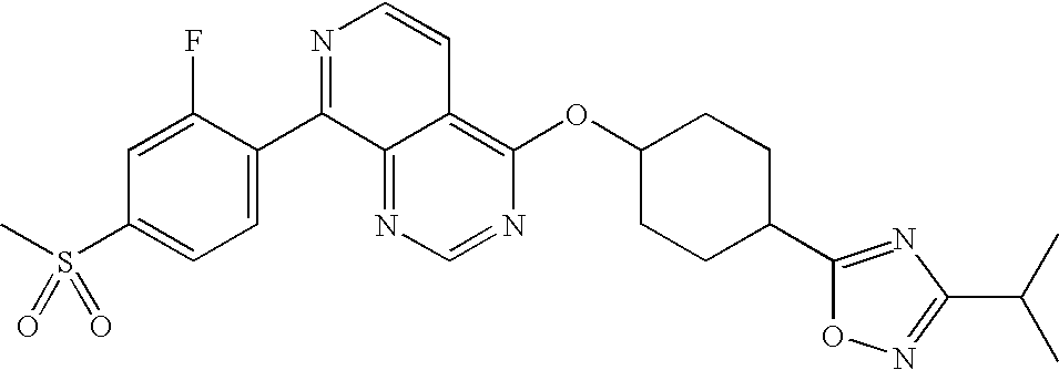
N1=CN=C2C(=C1OC1CCC(C3=NC(C(C)C)=NO3)CC1)C=CN=C2C1=CC=C(S(C)(=O)=O)C=C1F
